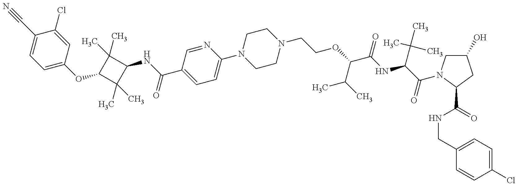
C1=C(OC2C(C)(C)C(NC(=O)C3=CC=C(N4CCN(CCOC(C(C)C)C(NC(C(C)(C)C)C(=O)N5CC(O)CC5C(=O)NCC5=CC=C(Cl)C=C5)=O)CC4)N=C3)C2(C)C)C=C(Cl)C(C#N)=C1
